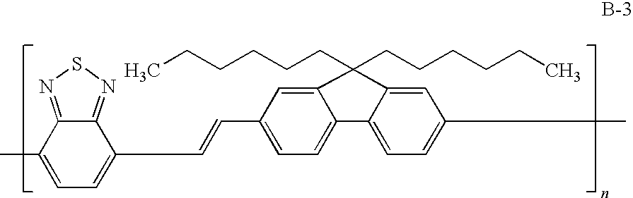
CC1=CC=C(C=CC2=CC=C3C(=C2)C(CCCCCC)(CCCCCC)C2=CC(C)=CC=C32)C2=NSN=C12
